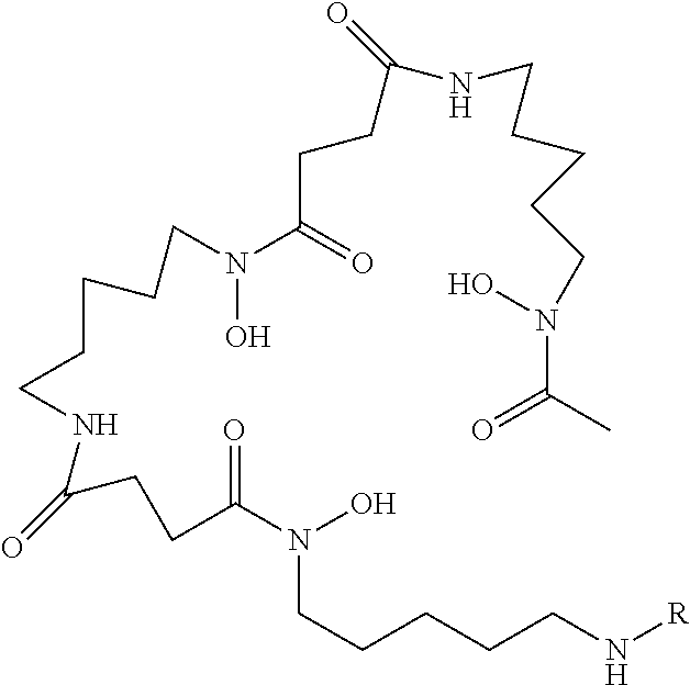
[R]NCCCCCN(O)C(CCC(NCCCCCN(C(CCC(NCCCCCN(C(C)=O)O)=O)=O)O)=O)=O
